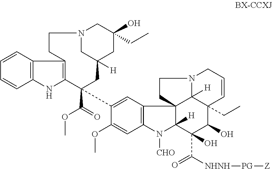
C1=CC2=C(C=C1)NC1=C2CCN2CC([H])(CC(CC)(O)C2)CC1(C(=O)OC)C1=CC2=C(C=C1OC)N([CHO])C1([H])C23CCN2C3([H])C(CC)(C=CC2)C(O)C1(O)C([NHNH][PG][Z])=O
